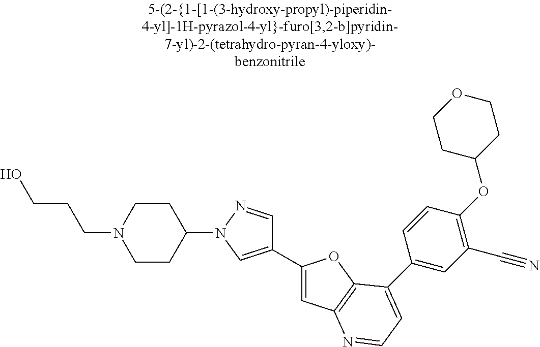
C1(C2=CN(C3CCN(CCCO)CC3)N=C2)=CC2=C(O1)C(C1=CC(C#N)=C(OC3CCOCC3)C=C1)=CC=N2
